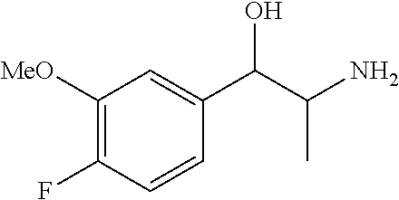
C1([MeO])=C(F)C=CC(C(C(N)C)O)=C1
